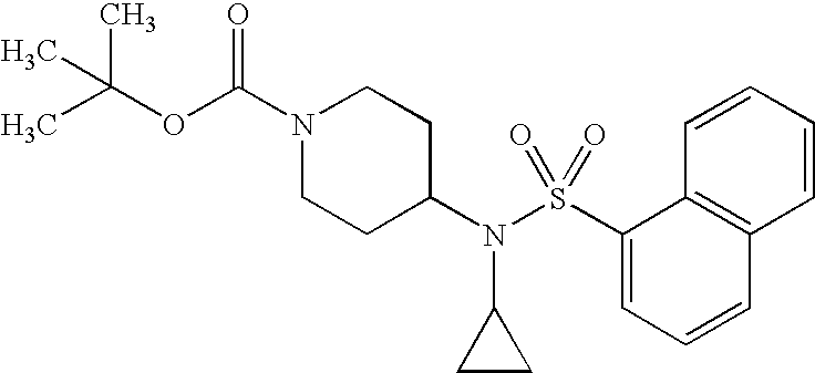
CC(C)(C)OC(N1CCC(N(S(C2=CC=CC3=C2C=CC=C3)(=O)=O)C2CC2)CC1)=O
